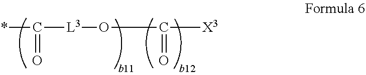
*C(=O)[L3]OC(=O)[X3]
